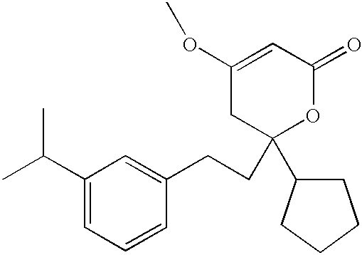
C1(C(C)C)=CC=CC(CCC2(C3CCCC3)OC(=O)C=C(OC)C2)=C1
